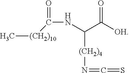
O=C([OH])C(NC(=O)[(CH2)10]C)[(CH2)4]N=C=S
